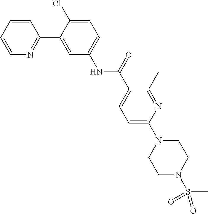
C1(Cl)=CC=C(NC(C2=CC=C(N3CCN(S(=O)(=O)C)CC3)N=C2C)=O)C=C1C1=NC=CC=C1
